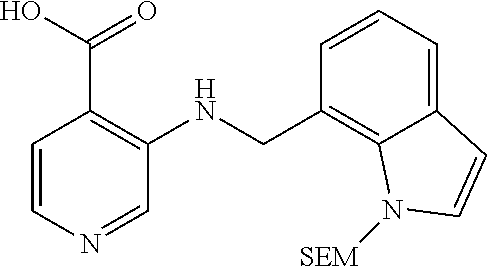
C1=CN=CC(NCC2=C3C(=CC=C2)C=CN3[SEM])=C1C(O)=O
